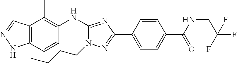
C12=C(C=CC(NC3=NC(C4=CC=C(C(NCC(F)(F)F)=O)C=C4)=NN3CCCC)=C1C)NN=C2
